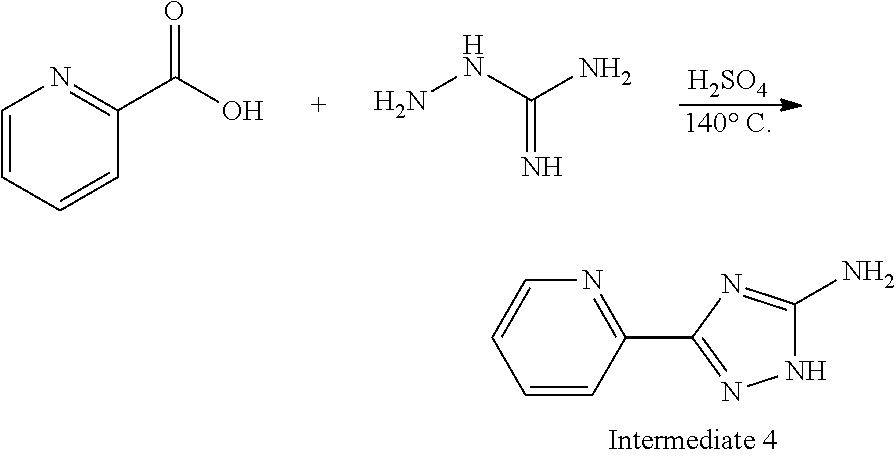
[140 C].[H2SO4].C1=CC=CC(C(O)=O)=N1.NNC(N)=N.N1C(N)=NC(C2=NC=CC=C2)=N1
